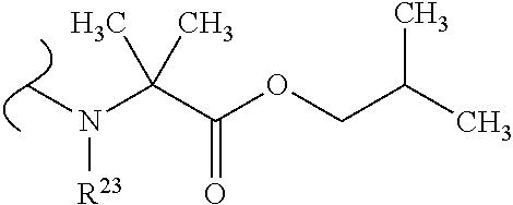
C(C(OCC(C)C)=O)(N(C)[R23])(C)C
